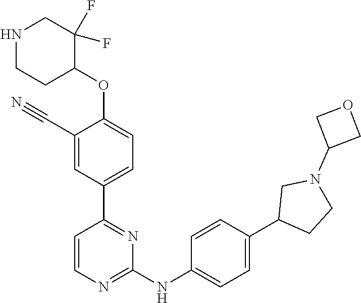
C1=CN=C(NC2=CC=C(C3CCN(C4COC4)C3)C=C2)N=C1C1=CC=C(OC2C(F)(F)CNCC2)C(C#N)=C1
